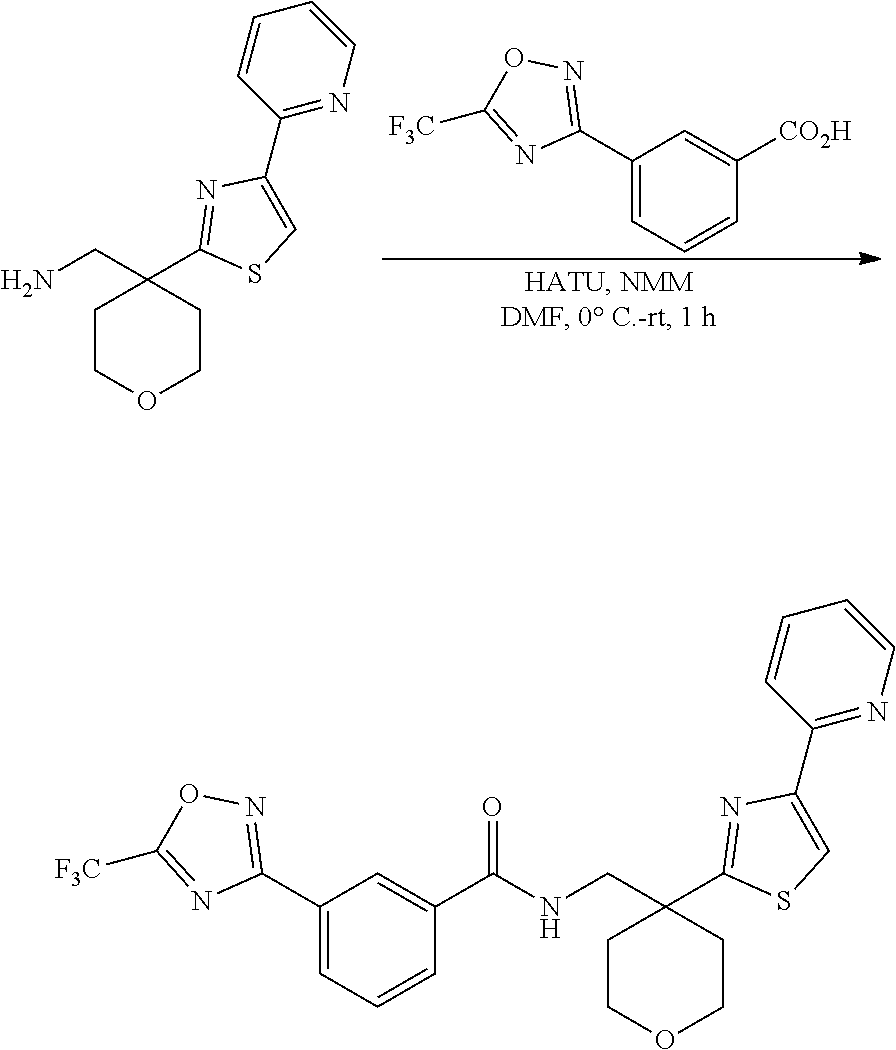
C1(C2=NOC([F3C])=N2)=CC=CC([CO2H])=C1.C1COCCC1(CN)C1=NC(C2=NC=CC=C2)=CS1.C1COCCC1(CNC(C1=CC(C2=NOC([F3C])=N2)=CC=C1)=O)C1=NC(C2=NC=CC=C2)=CS1
